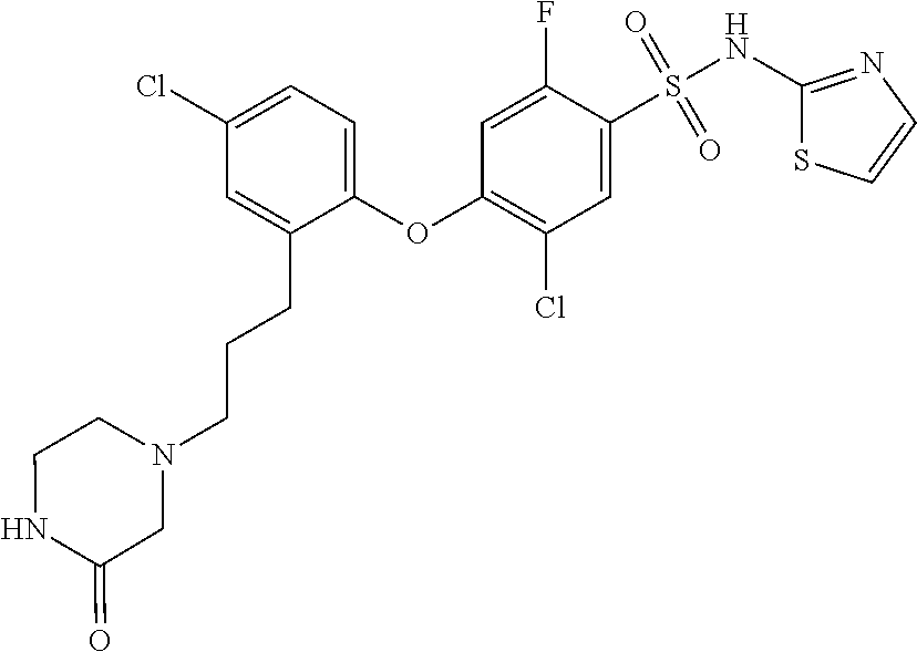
O(C1=C(Cl)C=C(S(NC2=NC=CS2)(=O)=O)C(F)=C1)C1=CC=C(Cl)C=C1CCCN1CC(=O)NCC1
